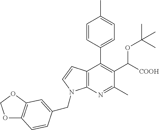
C12=C(N=C(C)C(C([COOH])OC(C)(C)C)=C1C1=CC=C(C)C=C1)N(CC1=CC3=C(OCO3)C=C1)C=C2
